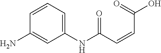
C1(NC(C=CC(O)=O)=O)=CC=CC(N)=C1
